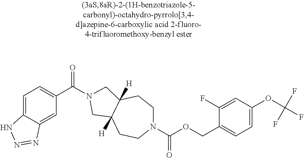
C1=C2C(=CC(C(=O)N3CC4([H])CCN(C(OCC5=CC=C(OC(F)(F)F)C=C5F)=O)CCC4([H])C3)=C1)N=NN2
